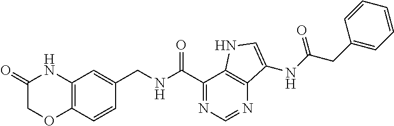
C12=C(C=CC(CNC(C3=NC=NC4=C3NC=C4NC(CC3=CC=CC=C3)=O)=O)=C1)OCC(=O)N2
